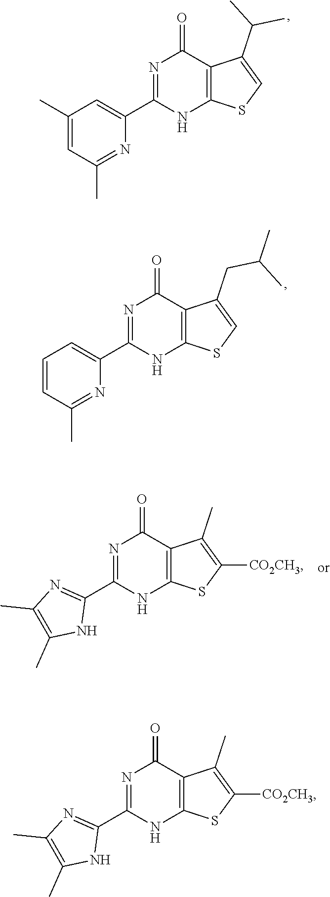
C1(C)=CC(C)=NC(C2=NC(=O)C3=C(N2)SC=C3C(C)C)=C1.C1=CC(C)=NC(C2=NC(=O)C3=C(N2)SC=C3CC(C)C)=C1.C1(C2=NC(=O)C3=C(N2)SC([CO2CH3])=C3C)=NC(C)=C(C)N1.C1(C2=NC(=O)C3=C(N2)SC([CO2CH3])=C3C)=NC(C)=C(C)N1
